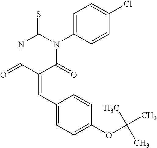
N1C(=O)C(=CC2=CC=C(OC(C)(C)C)C=C2)C(=O)N(C2=CC=C(Cl)C=C2)C1=S
